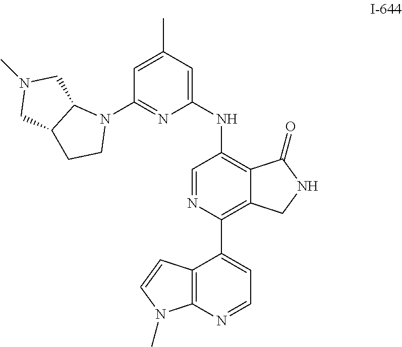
C1(C2=CC=NC3=C2C=CN3C)=C2C(=C(NC3=CC(C)=CC(N4C5C(CC4)CN(C)C5)=N3)C=N1)C(=O)NC2
